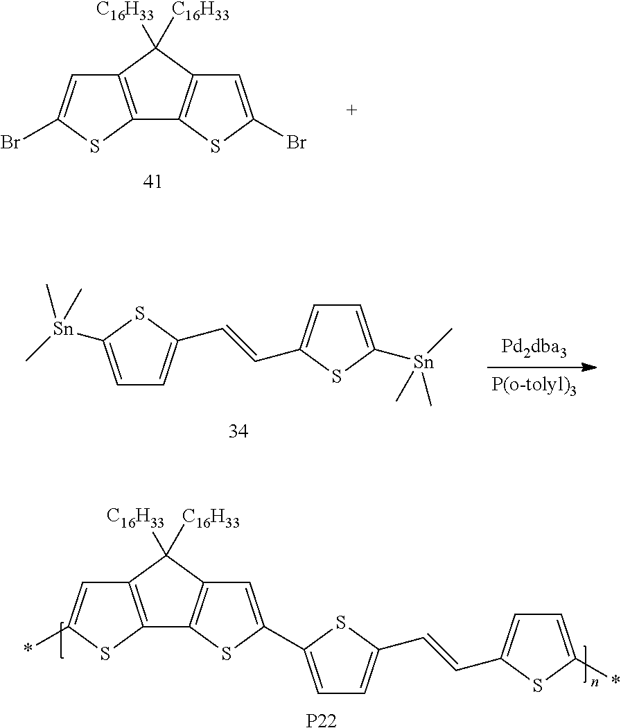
C12=C(C=C(Br)S1)C([C16H33])([C16H33])C1=C2SC(Br)=C1.C1=C([Sn](C)(C)C)SC(C=CC2=CC=C([Sn](C)(C)C)S2)=C1.C12=C(C=C(*)S1)C([C16H33])([C16H33])C1=C2SC(C2=CC=C(C=CC3=CC=C(*)S3)S2)=C1.[P22]
